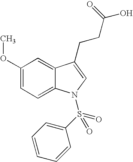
C1(OC)=CC=C2C(=C1)C(CCC(O)=O)=CN2S(C1=CC=CC=C1)(=O)=O
